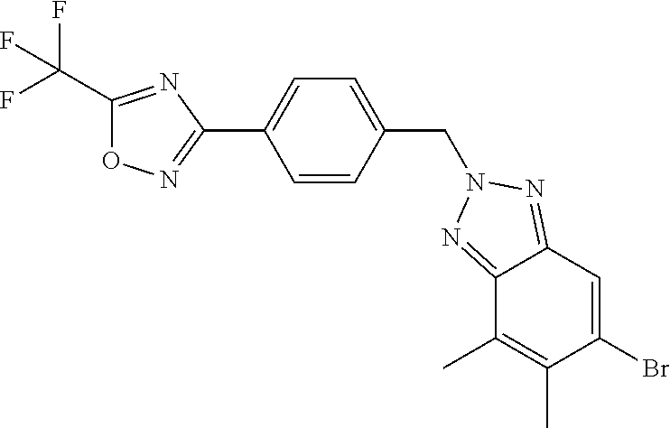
C1(Br)=CC2=NN(CC3=CC=C(C4=NOC(C(F)(F)F)=N4)C=C3)N=C2C(C)=C1C
